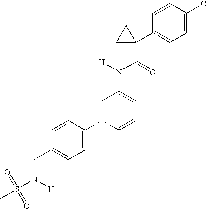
C1(N(C(C2(C3=CC=C(Cl)C=C3)CC2)=O)[H])=CC=CC(C2=CC=C(CN(S(C)(=O)=O)[H])C=C2)=C1
